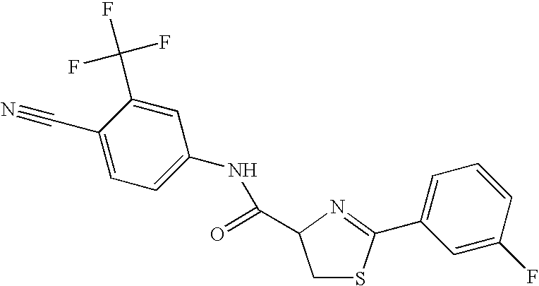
C1(C#N)=CC=C(NC(=O)C2CSC(C3=CC=CC(F)=C3)=N2)C=C1C(F)(F)F
